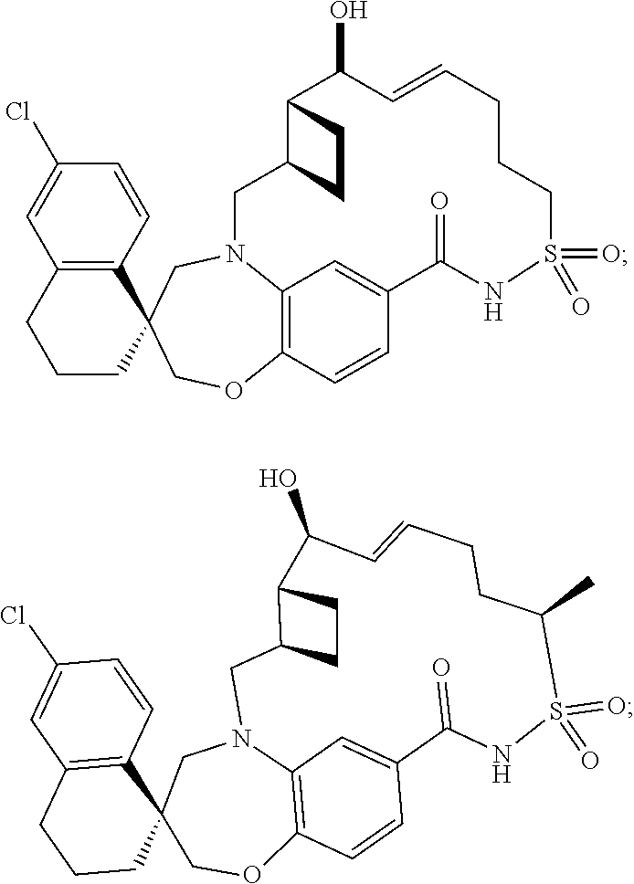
C1=CC2=C(C=C1Cl)CCCC21COC2=C3N(C1)CC1CCC1C(O)C=CCCCS(=O)(=O)NC(=O)C(=C3)C=C2.C1=CC2=C(C=C1Cl)CCCC21COC2=C3N(C1)CC1CCC1C(O)C=CCCC(C)S(=O)(=O)NC(=O)C(=C3)C=C2
